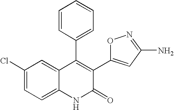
C1(Cl)=CC=C2C(=C1)C(C1=CC=CC=C1)=C(C1=CC(N)=NO1)C(=O)N2
